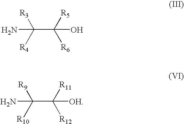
C(C(O)([R5])[R6])([R3])([R4])N.C(C([OH])([R11])[R12])([R9])([R10])N
